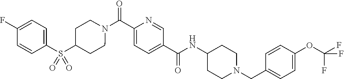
N(C(C1=CC=C(C(=O)N2CCC(S(C3=CC=C(F)C=C3)(=O)=O)CC2)N=C1)=O)C1CCN(CC2=CC=C(OC(F)(F)F)C=C2)CC1
